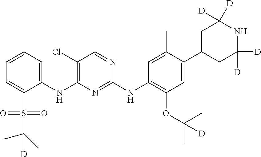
C1(NC2=C(Cl)C=NC(NC3=C(OC(C)(C)[D])C=C(C4CC([D])([D])NC([D])([D])C4)C(C)=C3)=N2)=CC=CC=C1S(=O)(=O)C(C)(C)[D]
